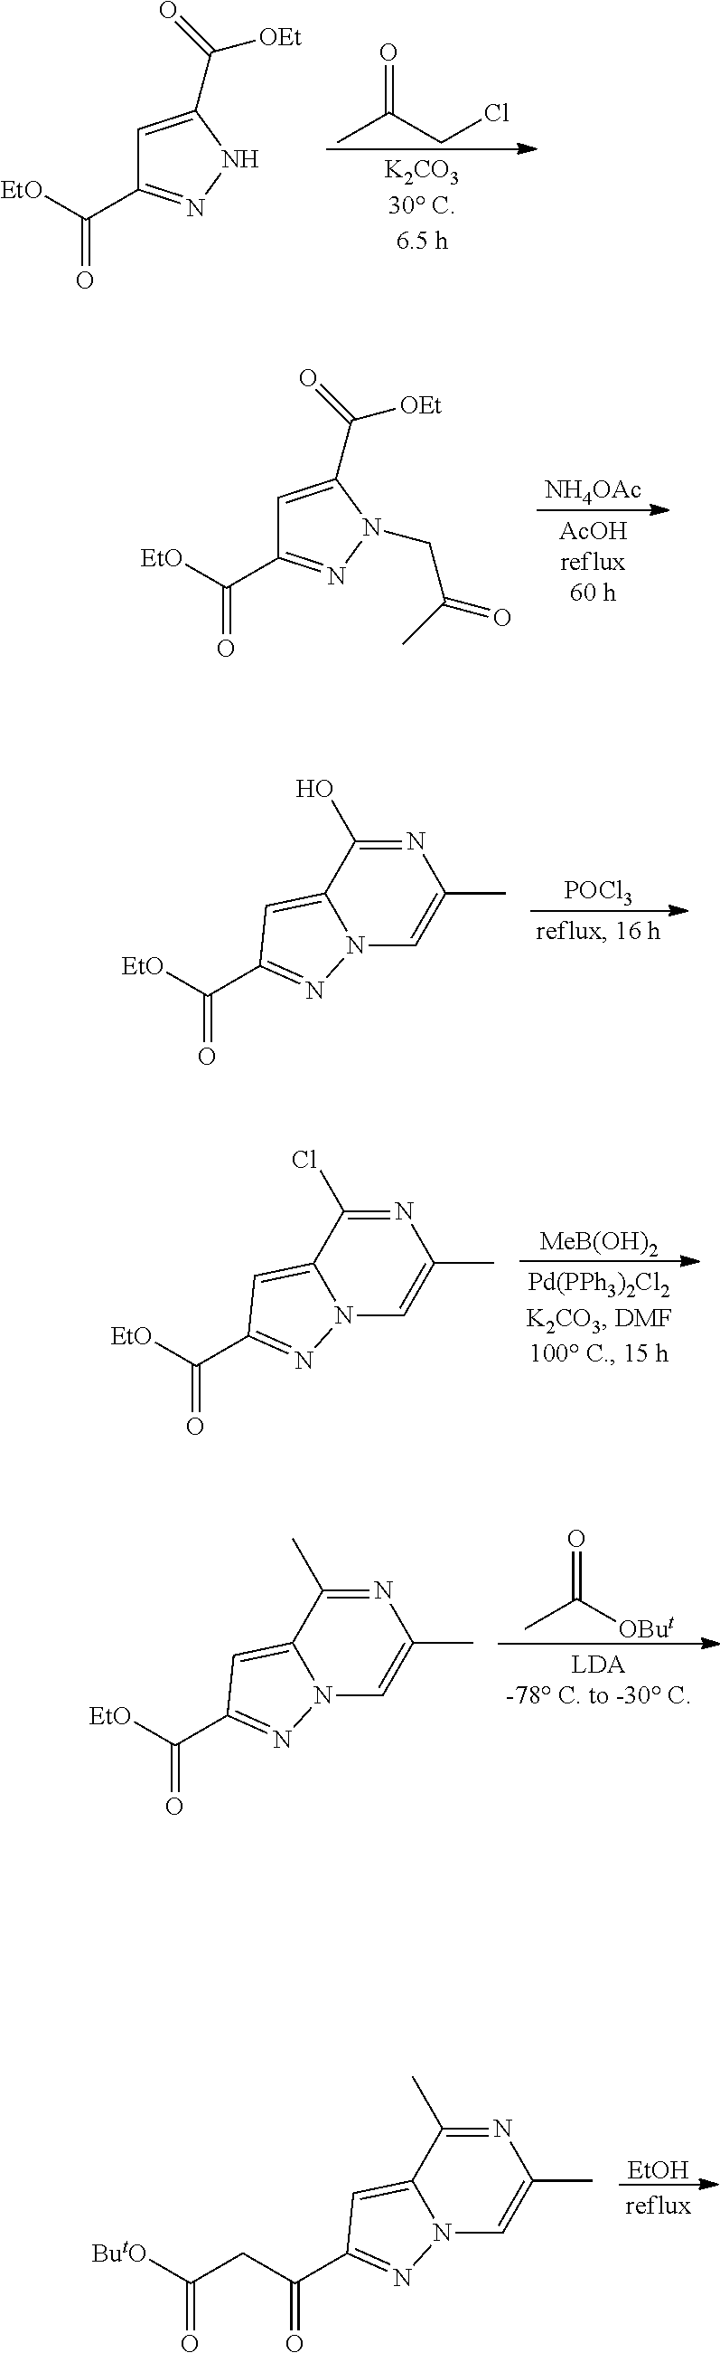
CC(CCl)=O.C1=C(C(=O)[OEt])NN=C1C([EtO])=O.[NH4OAc].C1=C(C(=O)[OEt])N(CC(C)=O)N=C1C([EtO])=O.[POCl3].N12C=C(C)N=C(O)C1=CC(C([EtO])=O)=N2.[MeB(OH)2].N12C=C(C)N=C(Cl)C1=CC(C([EtO])=O)=N2.O=C([OBut])C.N12C=C(C)N=C(C)C1=CC(C([EtO])=O)=N2.[EtOH].N12C=C(C)N=C(C)C1=CC(C(CC(=O)[ButO])=O)=N2
